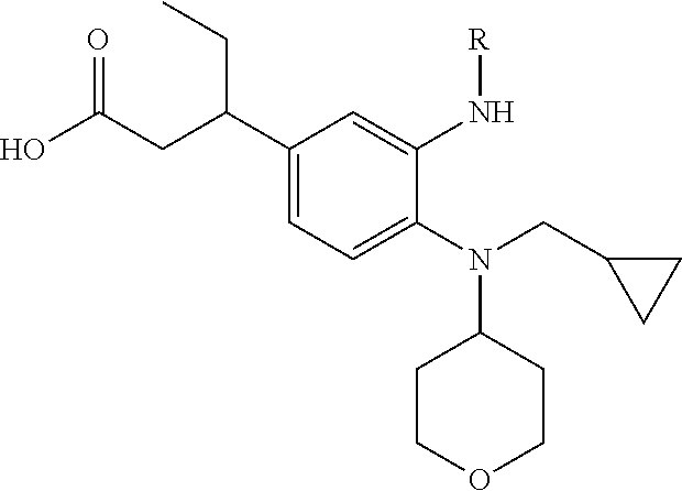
N(C1CCOCC1)(CC1CC1)C1=CC=C(C(CC(O)=O)CC)C=C1N[R]
